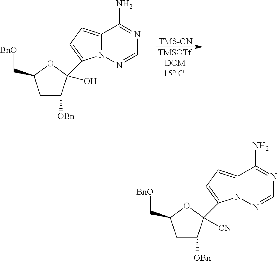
[TMSOTfDCM15 C].[TMS-CN].C1C([OBn])C(O)(C2=CC=C3N2N=CN=C3N)OC1C[BnO].C1C([OBn])C([CN])(C2=CC=C3N2N=CN=C3N)OC1C[BnO]
